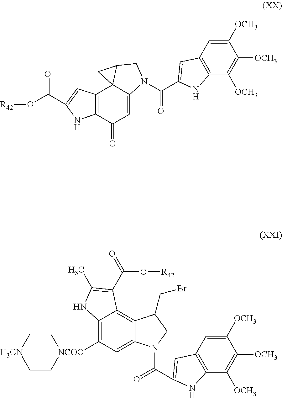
C12=C(C(=O)C=C3C14C(CN3C(=O)C1=CC3=C(C([OCH3])=C([OCH3])C([OCH3])=C3)N1)C4)NC(C(O[R42])=O)=C2.C1C[NCOO](C2=C3C(=C4C(=C2)N(C(=O)C2=CC5=C(C([OCH3])=C([OCH3])C([OCH3])=C5)N2)CC4CBr)C(C(O[R42])=O)=C(C)N3)CC[H3CN]1
